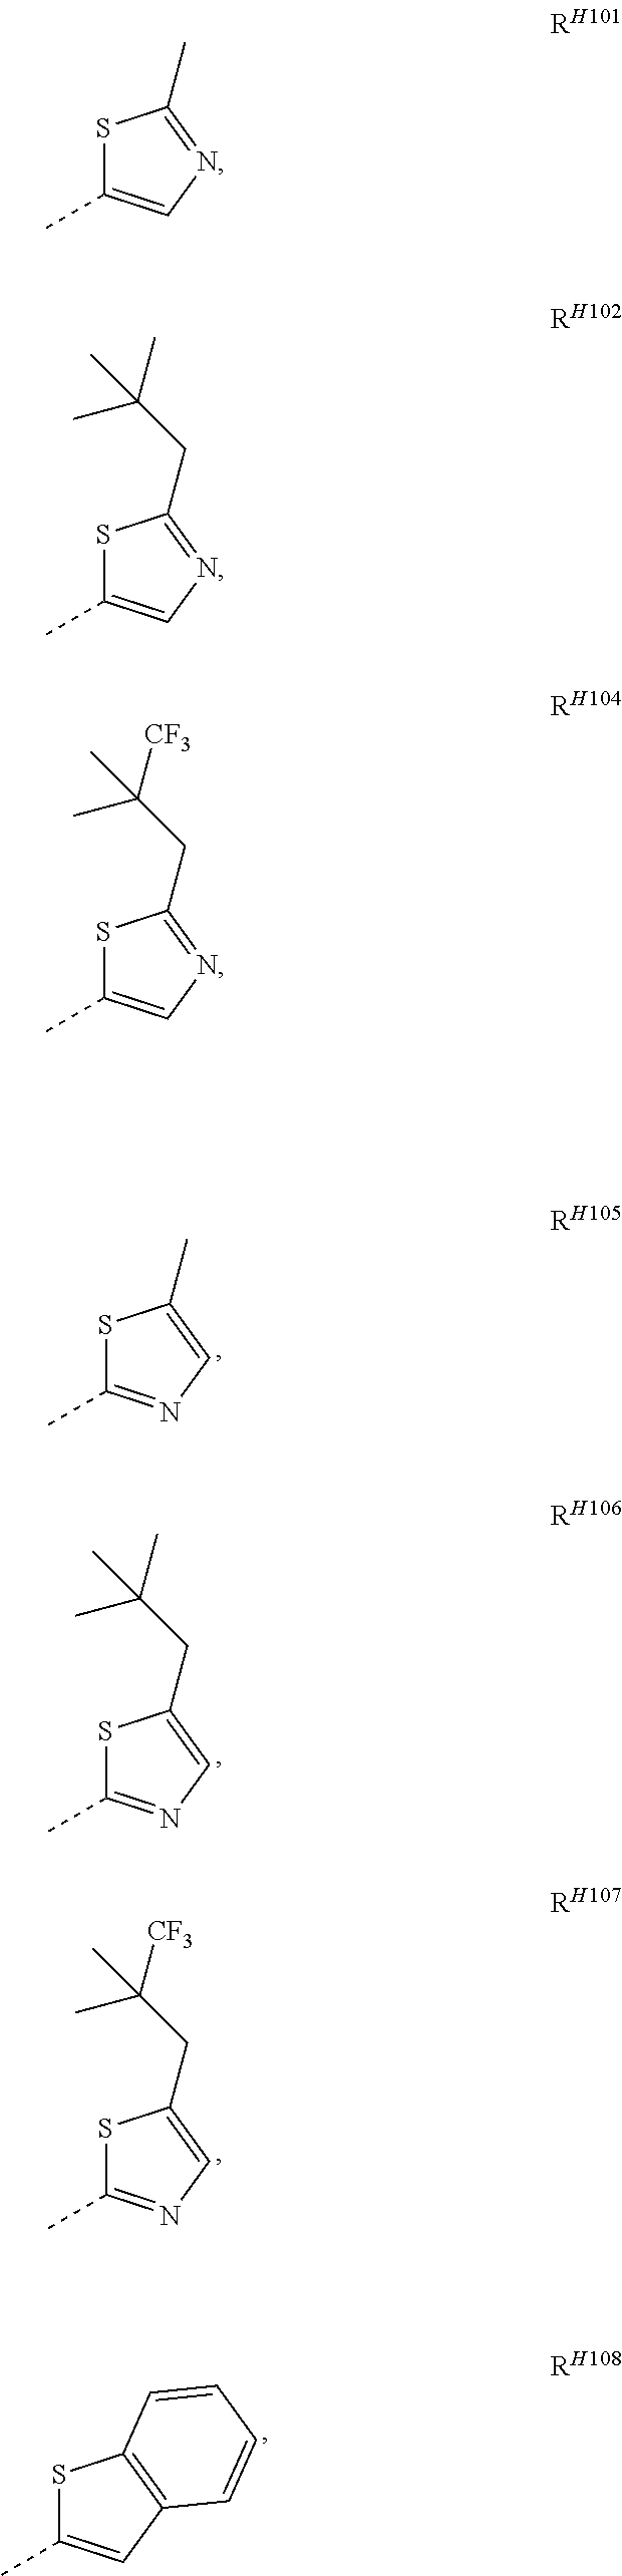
S1C(C)=CN=C1C.S1C(C)=CN=C1CC(C)(C)C.S1C(C)=CN=C1CC(C)([CF3])C.S1C(C)=NC=C1C.S1C(C)=NC=C1CC(C)(C)C.S1C(C)=NC=C1CC(C)([CF3])C.S1C(C)=CC2=C1C=CC=C2
